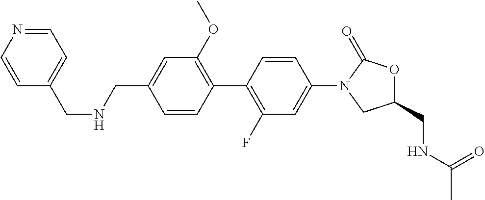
C(C1=CC(OC)=C(C2=C(F)C=C(N3CC(CNC(C)=O)OC3=O)C=C2)C=C1)NCC1=CC=NC=C1
